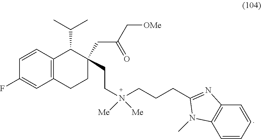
C1=CC2=C(C=C1F)CCC(CC(=O)C[OMe])(CCN(CCCC1=NC3=C(C=CC=C3)N1C)([Me])[Me])C2C(C)C
